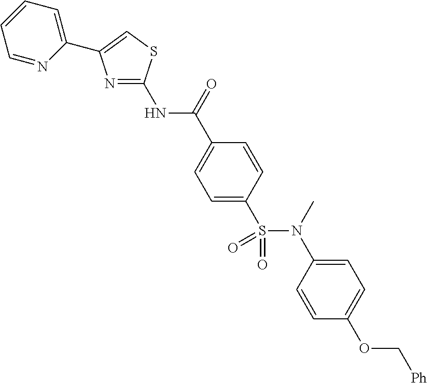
N(C(C1=CC=C(S(N(C2=CC=C(OC[Ph])C=C2)C)(=O)=O)C=C1)=O)C1=NC(C2=CC=CC=N2)=CS1
